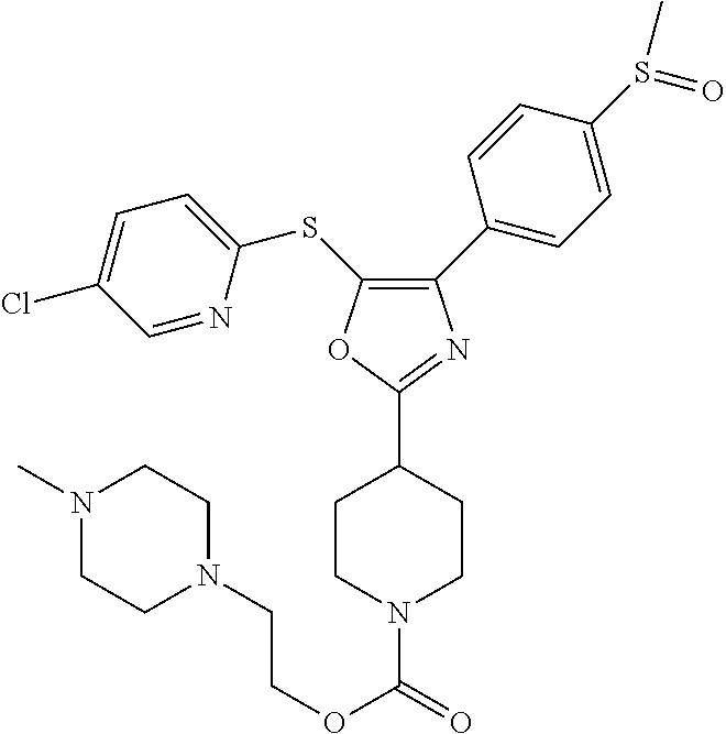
C1(C2=CC=C(S(=O)C)C=C2)=C(SC2=CC=C(Cl)C=N2)OC(C2CCN(C(OCCN3CCN(C)CC3)=O)CC2)=N1
